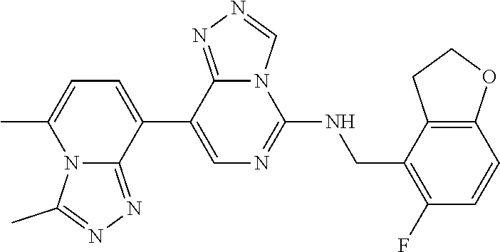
C1(C2=CC=C(C)N3C2=NN=C3C)=CN=C(NCC2=C(F)C=CC3=C2CCO3)N2C1=NN=C2
